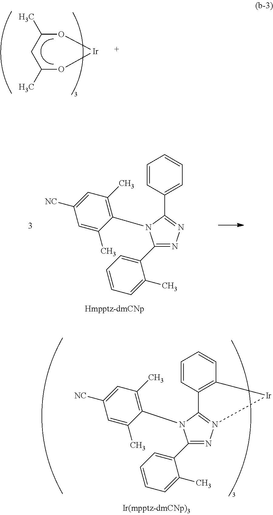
C1(C)CC(C)O[Ir]O1.C1=CC(C2=NN=C(C3=CC=CC=C3C)N2C2=C(C)C=C([NC])C=C2C)=CC=C1.C1=CC2=C(C=C1)[Ir]N1=C2N(C2=C(C)C=C([NC])C=C2C)C(C2=CC=CC=C2C)=N1
